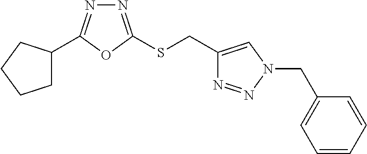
C1C(C2=NN=C(SCC3=CN(CC4=CC=CC=C4)N=N3)O2)CCC1
